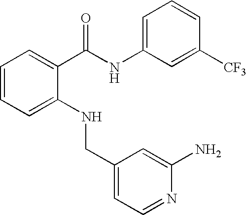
C1=C(NCC2=CC=NC(N)=C2)C(C(NC2=CC=CC([CF3])=C2)=O)=CC=C1
